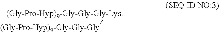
[(Gly-Pro-Hyp)9-Gly-Gly-Gly-Lys][(Gly-Pro-Hyp)9-Gly-Gly-Gly]
